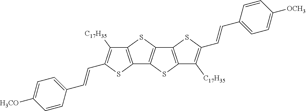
C12=C(SC3=C1SC1=C3SC(C=CC3=CC=C([OCH3])C=C3)=C1[C17H35])C([C17H35])=C(C=CC1=CC=C([H3CO])C=C1)S2
